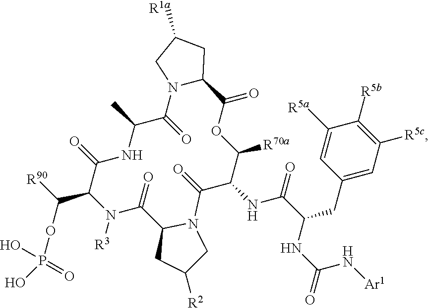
[R1a]C1CN2C(C1)C(=O)OC([R70a])C(NC(=O)C(NC(=O)N[Ar1])CC1=CC([R5c])=C([R5b])C([R5a])=C1)C(=O)N1C(C(=O)N([R3])C(C(OP(O)(=O)O)[R90])C(=O)NC(C)C2=O)CC([R2])C1
